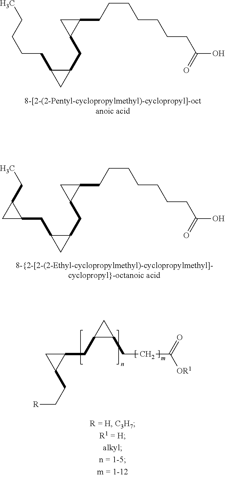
C1(CCCCC)C(CC2C(CCCCCCCC(O)=O)C2)C1.C1(CC2C(CC)C2)C(CC2C(CCCCCCCC(O)=O)C2)C1.C(C1C(CCC([OR1])=O)C1)C1C(CC[R])C1
